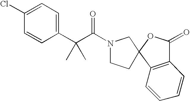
C1(Cl)=CC=C(C(C(=O)N2CCC3(C2)C2=C(C=CC=C2)C(=O)O3)(C)C)C=C1
